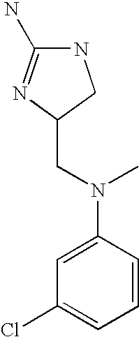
C1=C(N(C)CC2CNC(N)=N2)C=CC=C1Cl
